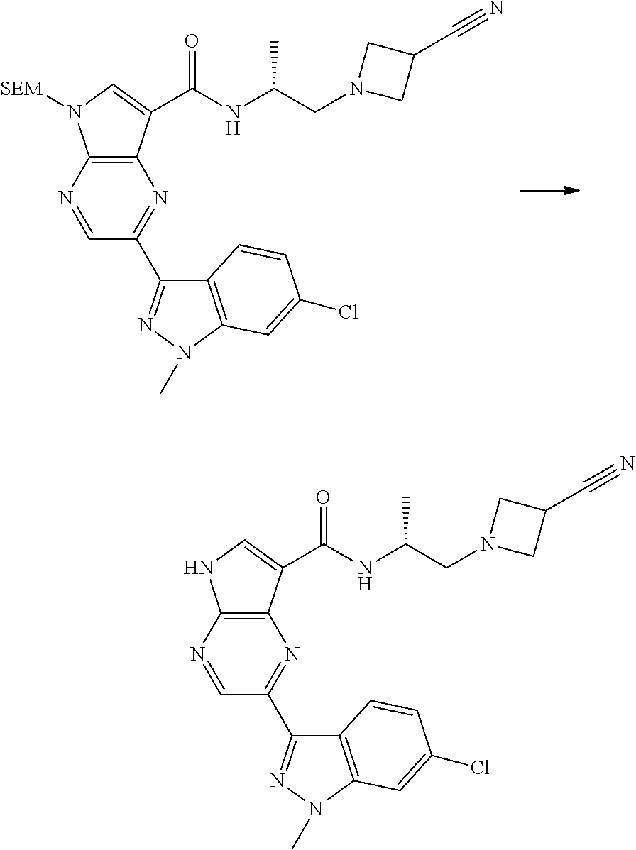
N1=CC(C2=NN(C)C3=C2C=CC(Cl)=C3)=NC2=C1N([SEM])C=C2C(NC(CN1CC(C#N)C1)C)=O.N1=CC(C2=NN(C)C3=C2C=CC(Cl)=C3)=NC2=C1NC=C2C(NC(CN1CC(C#N)C1)C)=O
